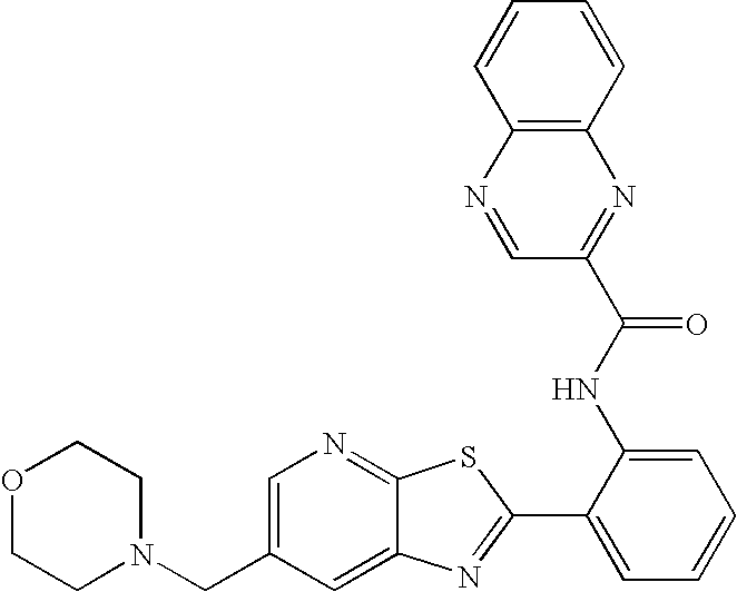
C1=C(CN2CCOCC2)C=C2C(=N1)SC(C1=CC=CC=C1NC(C1=NC3=C(N=C1)C=CC=C3)=O)=N2
